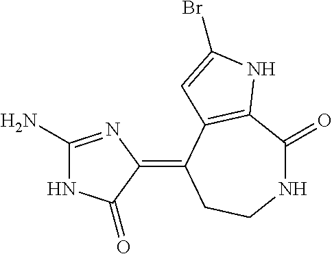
C1(=C2CCNC(=O)C3=C2C=C(Br)N3)N=C(N)NC1=O
